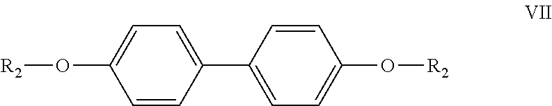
[R2]OC1=CC=C(C2=CC=C(O[R2])C=C2)C=C1
